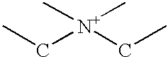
CC[N+](CC)(C)C
